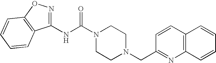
N(C(N1CCN(CC2=NC3=C(C=C2)C=CC=C3)CC1)=O)C1=NOC2=C1C=CC=C2
